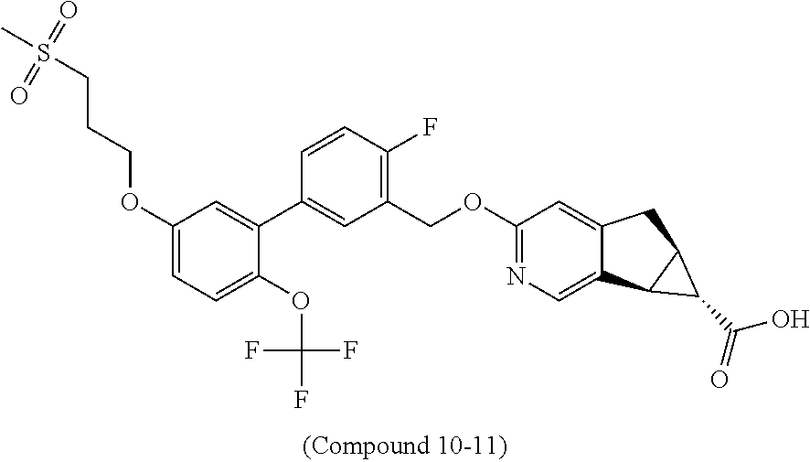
C1(OCCCS(C)(=O)=O)=CC=C(OC(F)(F)F)C(C2=CC(COC3=NC=C4C(=C3)CC3C4C3C(=O)O)=C(F)C=C2)=C1
